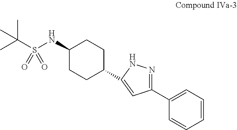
CC(S(NC1CCC(C2=CC(C3=CC=CC=C3)=NN2)CC1)(=O)=O)(C)C
